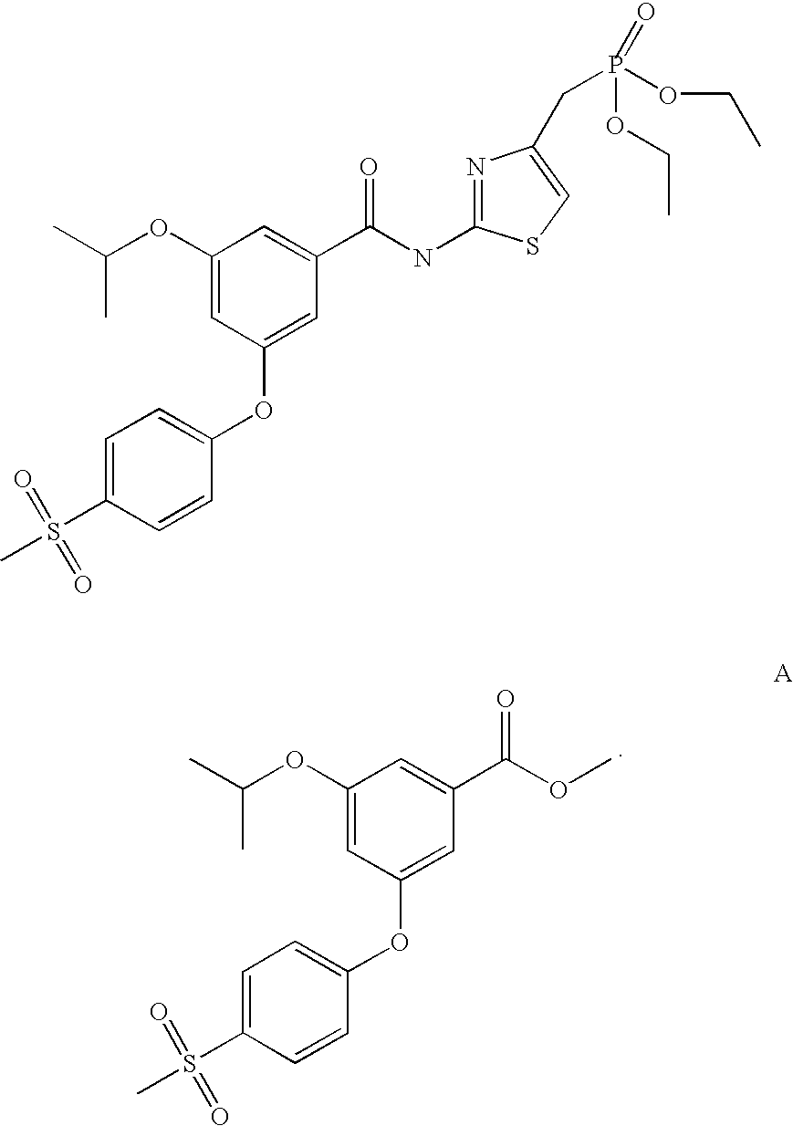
COC(C1=CC(OC(C)C)=CC(OC2=CC=C(S(C)(=O)=O)C=C2)=C1)=O.N1=C(NC(C2=CC(OC(C)C)=CC(OC3=CC=C(S(C)(=O)=O)C=C3)=C2)=O)SC=C1CP(=O)(OCC)OCC
